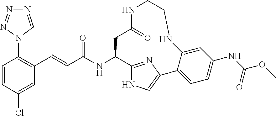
C1=CC(Cl)=CC(C=CC(NC2C3=NC(=CN3)C3=CC=C(NC(OC)=O)C=C3NCCNC(=O)C2)=O)=C1N1C=NN=N1
